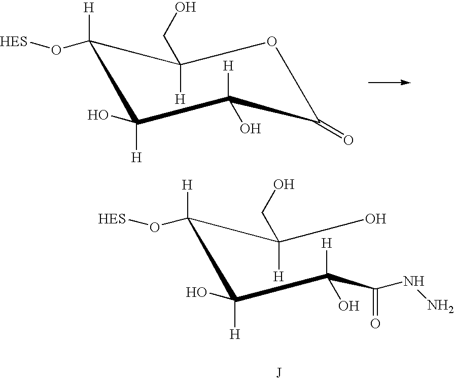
C1(O[HES])([H])C([H])(O)C([H])(O)C(=O)OC1([H])CO.C(C(C([H])(O)C(=O)NN)([H])O)(C(O)([H])CO)(O[HES])[H].[J]
